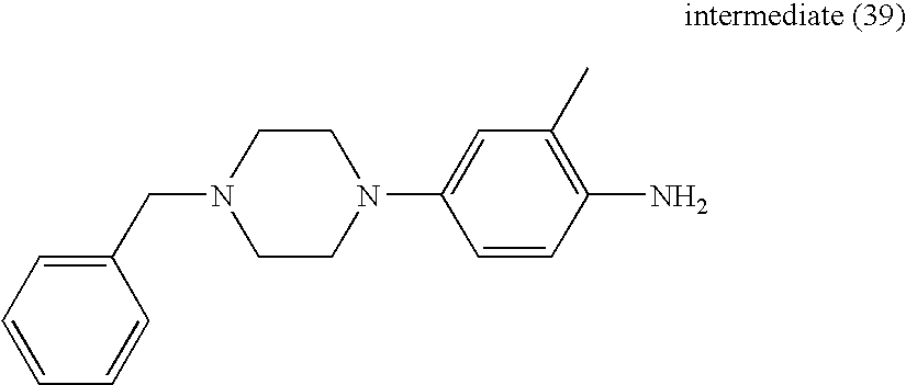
C1CN(CC2=CC=CC=C2)CCN1C1=CC(C)=C(N)C=C1
